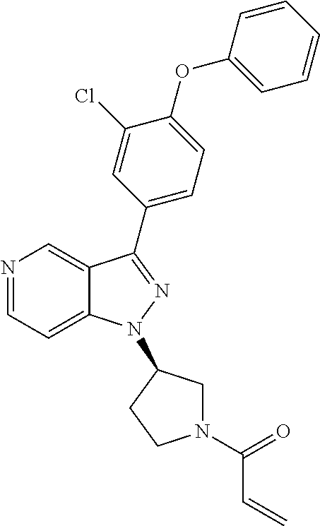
N1=CC=C2C(=C1)C(C1=CC=C(OC3=CC=CC=C3)C(Cl)=C1)=NN2C1CN(C(=O)C=C)CC1
